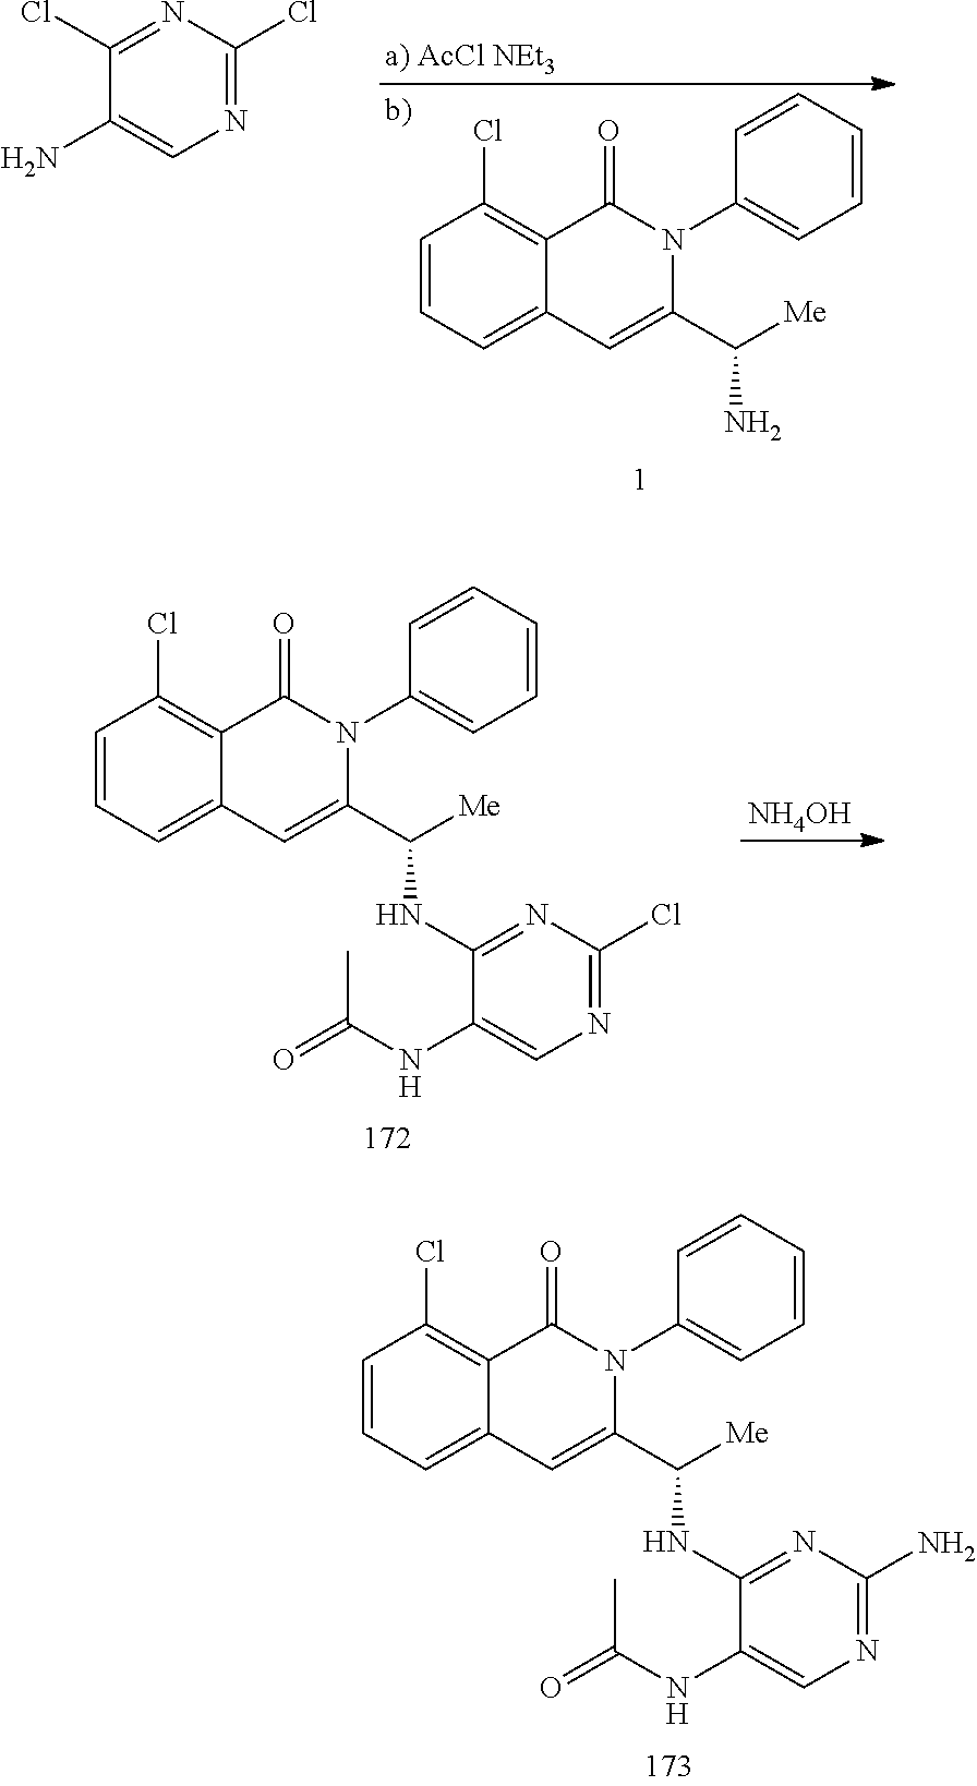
C1=CC=C2C(=C1Cl)C(=O)N(C1=CC=CC=C1)C(C([Me])N)=C2.N1=C(Cl)N=C(Cl)C(N)=C1.[NH4OH].C1=CC=C2C(=C1Cl)C(=O)N(C1=CC=CC=C1)C(C([Me])NC1=NC(Cl)=NC=C1NC(=O)C)=C2.C1=CC=C2C(=C1Cl)C(=O)N(C1=CC=CC=C1)C(C([Me])NC1=NC(N)=NC=C1NC(=O)C)=C2
